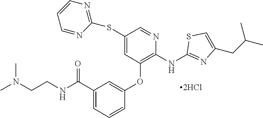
[2HCl].S(C1=CC(OC2=CC(C(NCCN(C)C)=O)=CC=C2)=C(NC2=NC(CC(C)C)=CS2)N=C1)C1=NC=CC=N1
